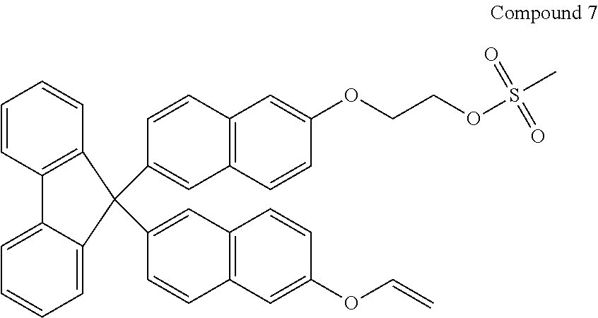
C1=CC2=C(C=C1)C(C1=CC3=C(C=C1)C=C(OCCOS(=O)(=O)C)C=C3)(C1=CC3=C(C=C1)C=C(OC=C)C=C3)C1=CC=CC=C21
